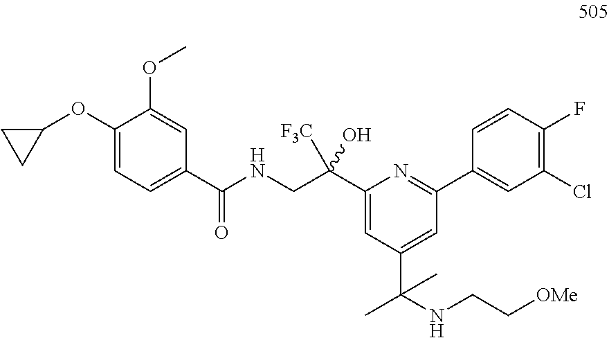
C1(C(CNC(C2=CC=C(OC3CC3)C(OC)=C2)=O)([F3C])O)=CC(C(C)(NCC[OMe])C)=CC(C2=CC(Cl)=C(F)C=C2)=N1
